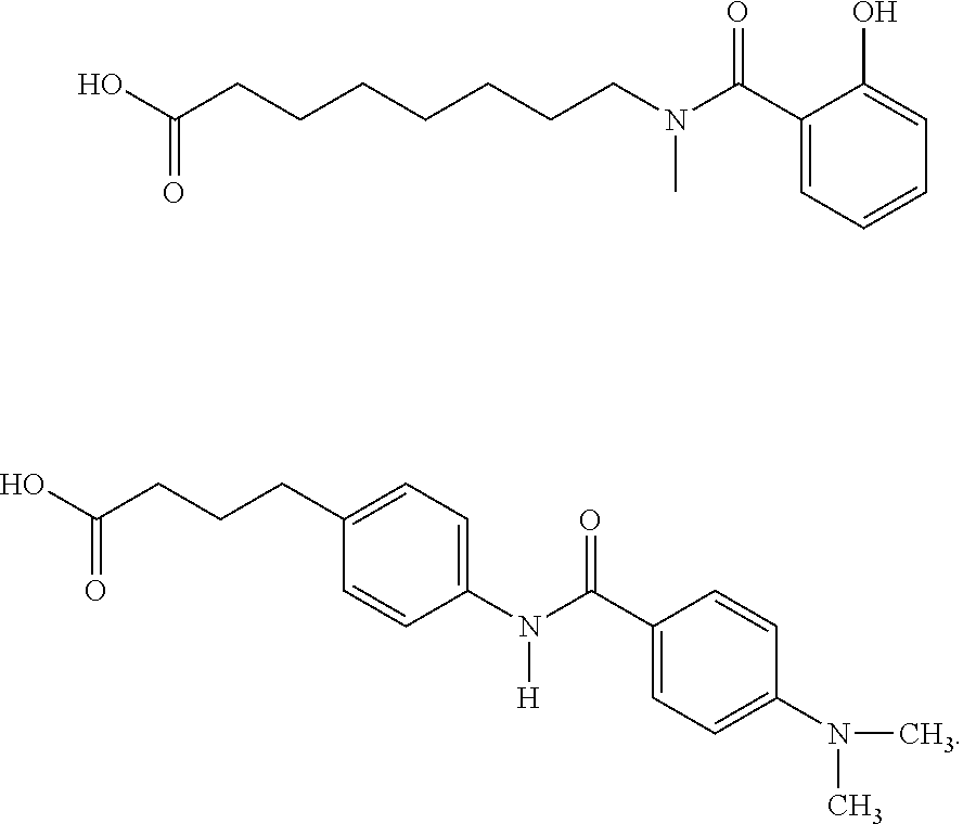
OC(CCCCCCCN(C(C1=CC=CC=C1O)=O)C)=O.OC(CCCC1=CC=C(N(C(C2=CC=C(N(C)C)C=C2)=O)[H])C=C1)=O
